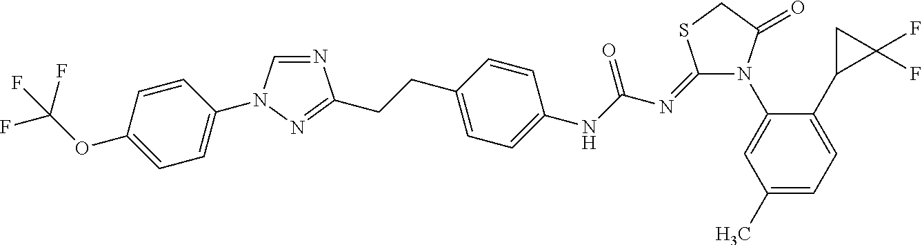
N1=CN(C2=CC=C(OC(F)(F)F)C=C2)N=C1CCC1=CC=C(NC(N=C2N(C3=CC(C)=CC=C3C3C(F)(F)C3)C(=O)CS2)=O)C=C1
